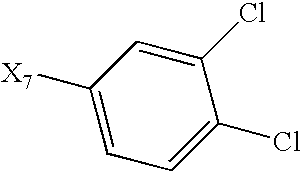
C1=C(Cl)C(Cl)=CC([X7])=C1
